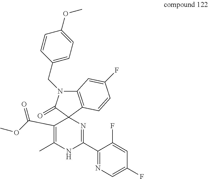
C12(N=C(C3=NC=C(F)C=C3F)NC(C)=C1C(OC)=O)C1=C(N(CC3=CC=C(OC)C=C3)C2=O)C=C(F)C=C1
